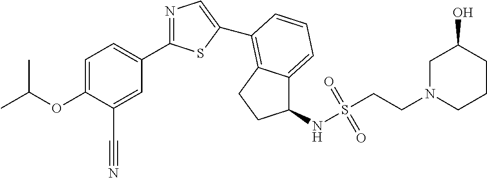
C1=C(OC(C)C)C(C#N)=CC(C2=NC=C(C3=C4C(=CC=C3)C(NS(CCN3CC(O)CCC3)(=O)=O)CC4)S2)=C1
